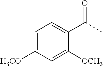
C1=C([H3CO])C=C([OCH3])C(C(C)=O)=C1
